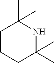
C1CCC(C)(C)NC1(C)C
